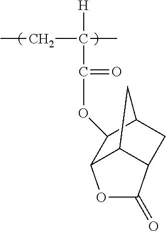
O(C(=O)C(C)(CC)[H])C1C2CC3C(C1OC3=O)C2
